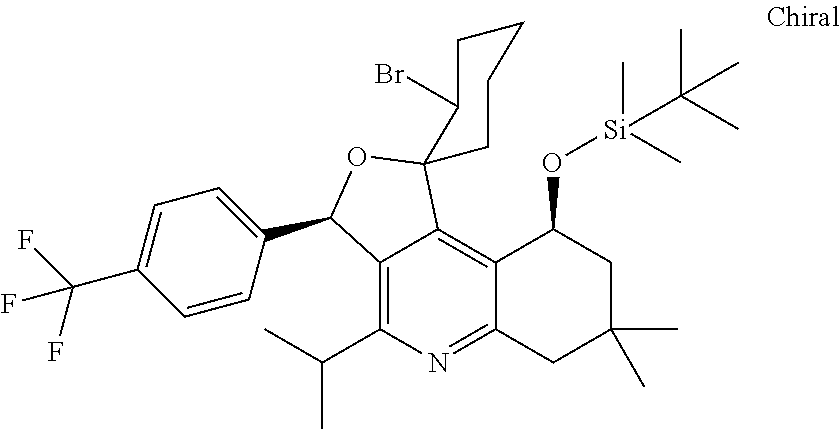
C12=C(C(C)C)N=C3C(=C1C1(OC2C2=CC=C(C(F)(F)F)C=C2)CCCCC1Br)C(O[Si](C(C)(C)C)(C)C)CC(C)(C)C3
